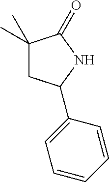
C1(C)(C)CC(C2=CC=CC=C2)NC1=O
